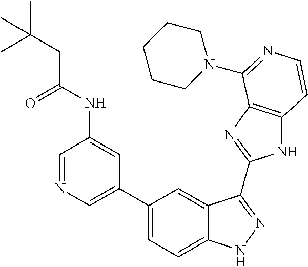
C1(C2=CN=CC(NC(CC(C)(C)C)=O)=C2)=CC=C2C(=C1)C(C1=NC3=C(N1)C=CN=C3N1CCCCC1)=NN2
